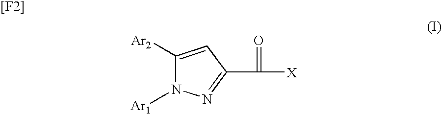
C1([Ar2])=CC(C([X])=O)=NN1[Ar1].[[F2]]
